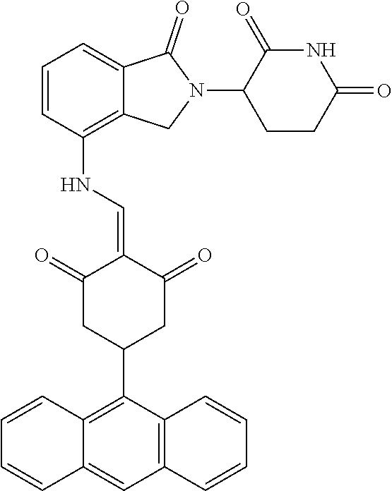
C1=CC(NC=C2C(=O)CC(C3=C4C(=CC5=C3C=CC=C5)C=CC=C4)CC2=O)=C2C(=C1)C(=O)N(C1CCC(=O)NC1=O)C2
